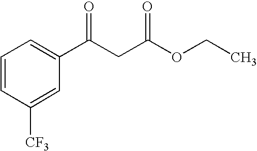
C1=CC([CF3])=CC(C(CC(OCC)=O)=O)=C1
